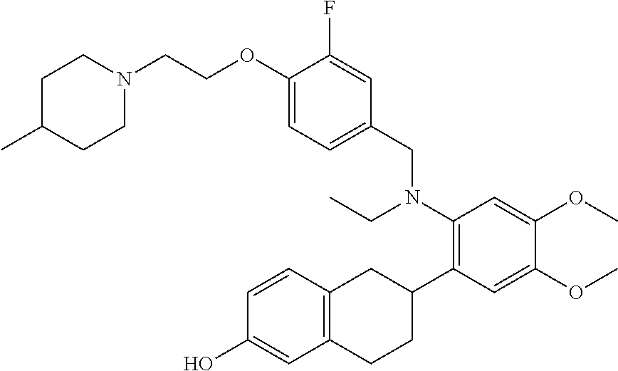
OC1=CC2=C(C=C1)CC(C1=C(N(CC)CC3=CC=C(OCCN4CCC(C)CC4)C(F)=C3)C=C(OC)C(OC)=C1)CC2
